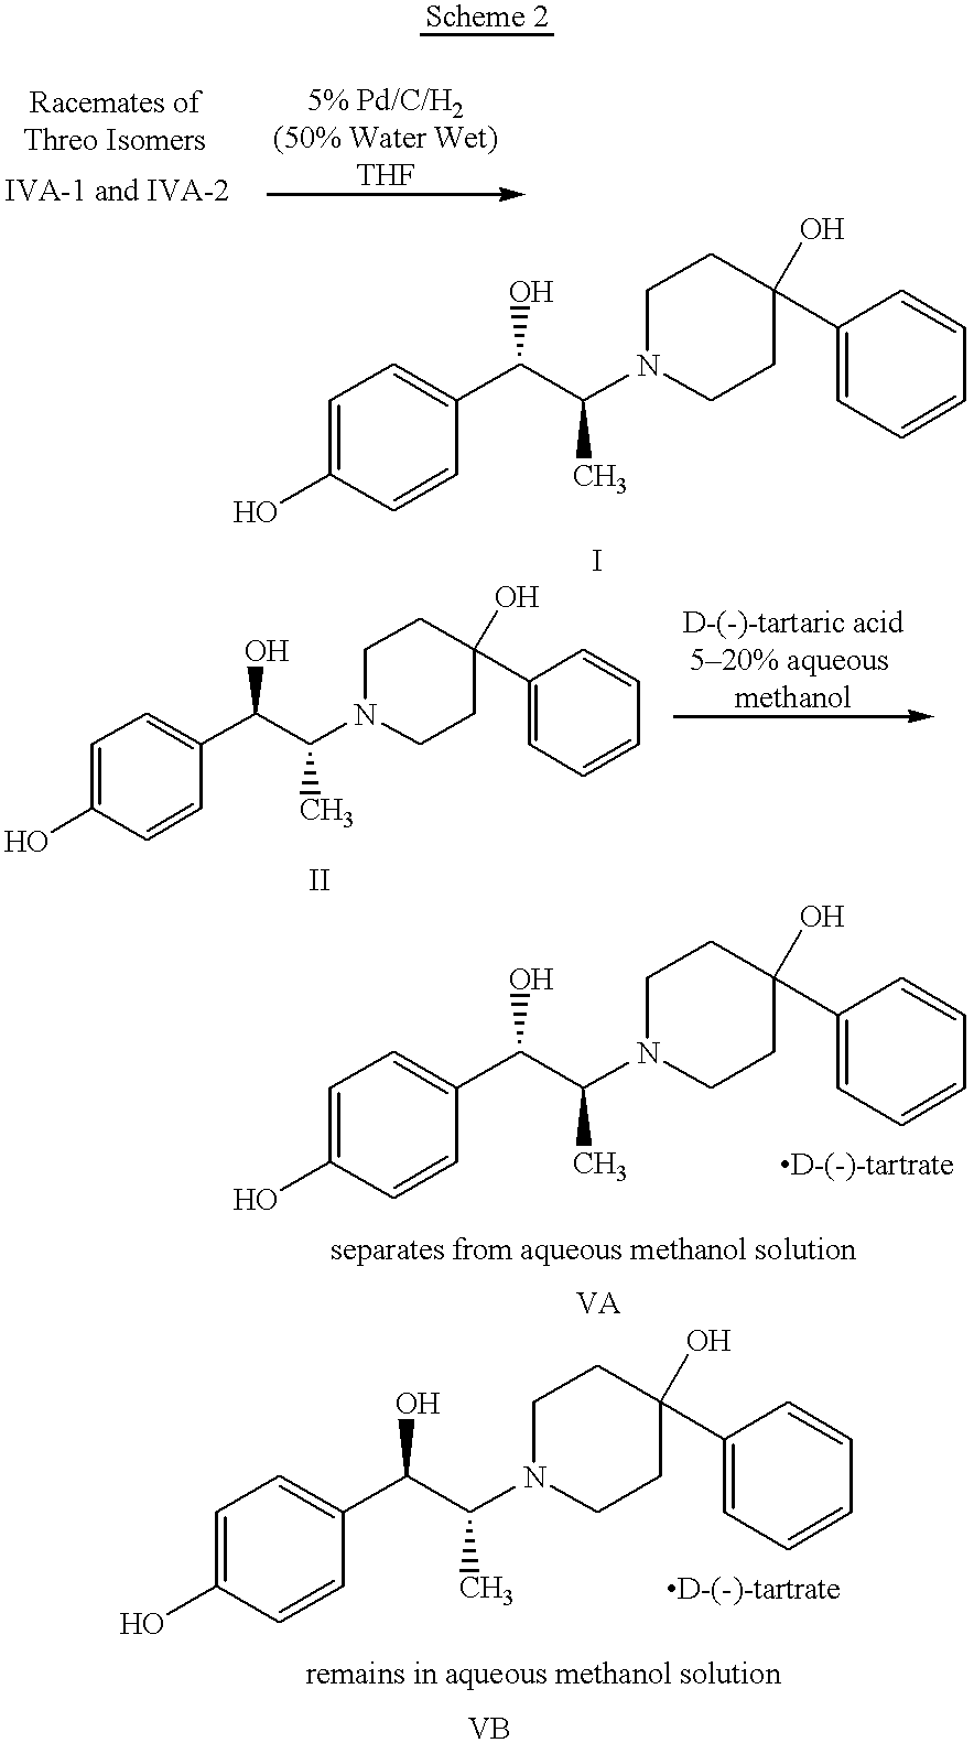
C1=C(O)C=CC(C(C(N2CCC(O)(C3=CC=CC=C3)CC2)C)O)=C1.C1=C(O)C=CC(C(C(N2CCC(O)(C3=CC=CC=C3)CC2)C)O)=C1.C1=C(O)C=CC(C(C(N2CCC(O)(C3=CC=CC=C3)CC2)C)O)=C1.C1=C(O)C=CC(C(C(N2CCC(O)(C3=CC=CC=C3)CC2)C)O)=C1
